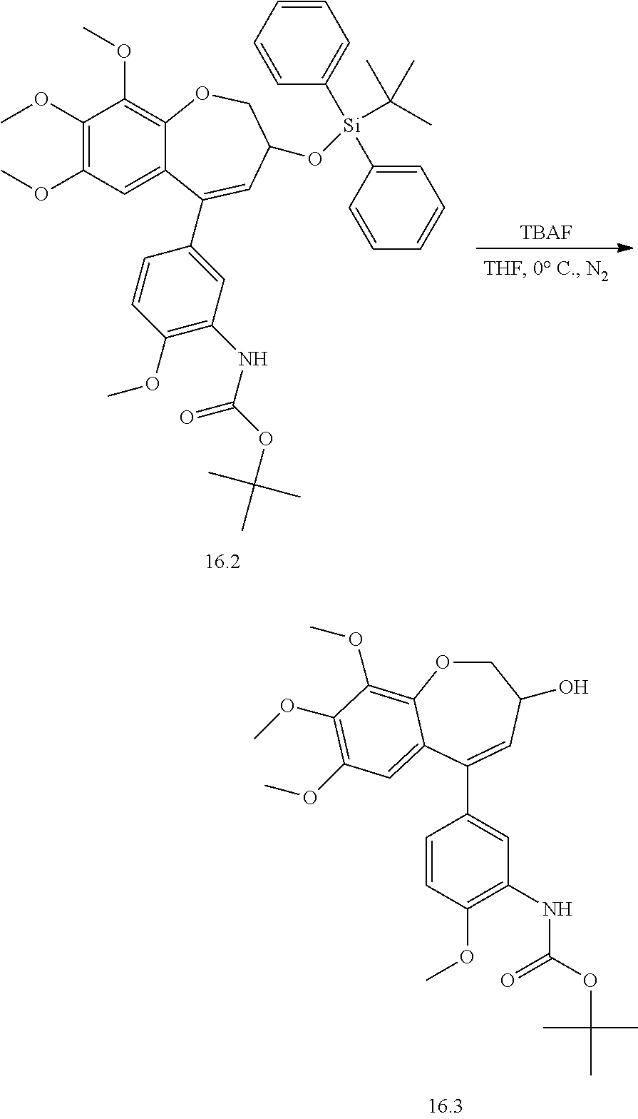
[TBAF].C1(OC)=C(OC)C=C2C(=C1OC)OCC(O[Si](C(C)(C)C)(C1=CC=CC=C1)C1=CC=CC=C1)C=C2C1=CC(NC(OC(C)(C)C)=O)=C(OC)C=C1.C1=CC(OC)=C(NC(=O)OC(C)(C)C)C=C1C1=CC(O)COC2=C(OC)C(OC)=C(OC)C=C12
